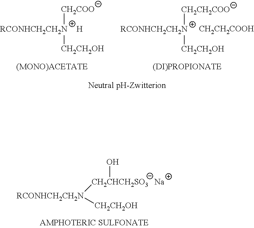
[CH2COO][RCONHCH2CH2N][CH2CH2OH].[H].[CH2CH2COO][RCONHCH2CH2N][CH2CH2OH].[CH2CH2COOH].[RCONHCH2CH2N]([CH2CH2OH])[CH2CHCH2SO3]O.[Na]
